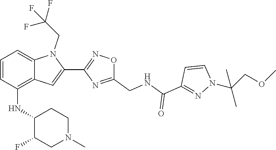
C1=CC(C(=O)NCC2=NC(C3=CC4=C(NC5C(F)CN(C)CC5)C=CC=C4N3CC(F)(F)F)=NO2)=NN1C(C)(COC)C
